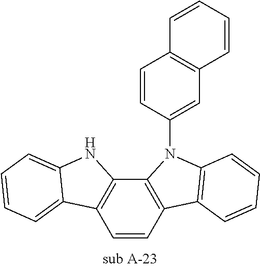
C1=CC2=C(C3=C1C1=CC=CC=C1N3)N(C1=CC3=C(C=C1)C=CC=C3)C1=C2C=CC=C1
